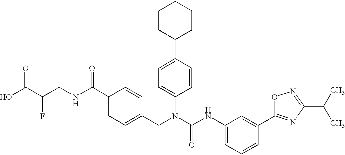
OC(C(CNC(C1=CC=C(CN(C(NC2=CC=CC(C3=NC(C(C)C)=NO3)=C2)=O)C2=CC=C(C3CCCCC3)C=C2)C=C1)=O)F)=O
